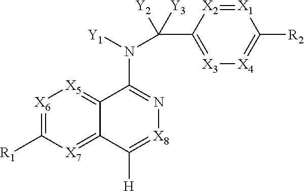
[X6]1=C([R1])[X7]=C2C(=[X5]1)C(N([Y1])C(C1=[X3][X4]=C([R2])[X1]=[X2]1)([Y2])[Y3])=N[X8]=C2[H]
